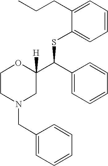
C1CN(CC2=CC=CC=C2)CC(C(SC2=CC=CC=C2CCC)C2=CC=CC=C2)([H])O1
